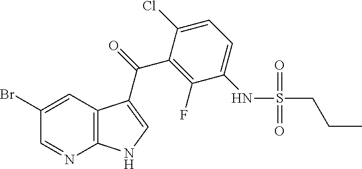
C12=C(N=CC(Br)=C1)NC=C2C(C1=C(F)C(NS(=O)(=O)CCC)=CC=C1Cl)=O
